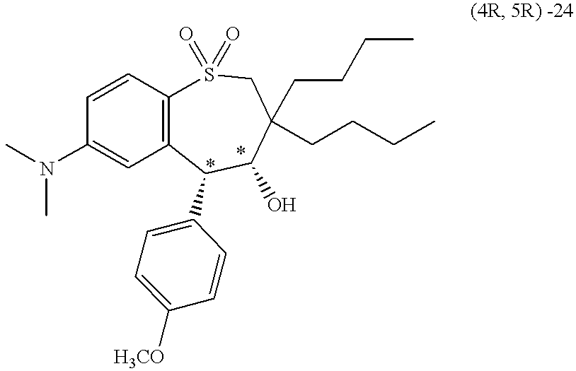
C1(N(C)C)=CC2=C(C=C1)S(=O)(=O)CC(CCCC)(CCCC)C(O)C2C1=CC=C([H3CO])C=C1
